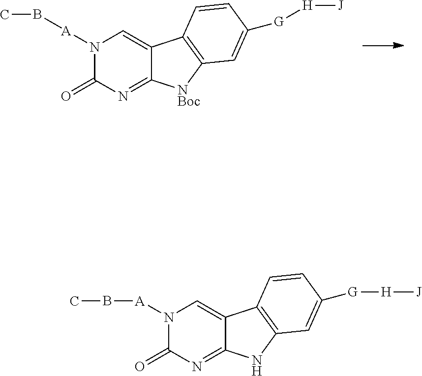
N1([A]BC)C(=O)N=C2C(=C1)C1=C([NBoc]2)C=C([G][H][J])C=C1.N1([A]BC)C(=O)N=C2C(=C1)C1=C(N2)C=C([G][H][J])C=C1
